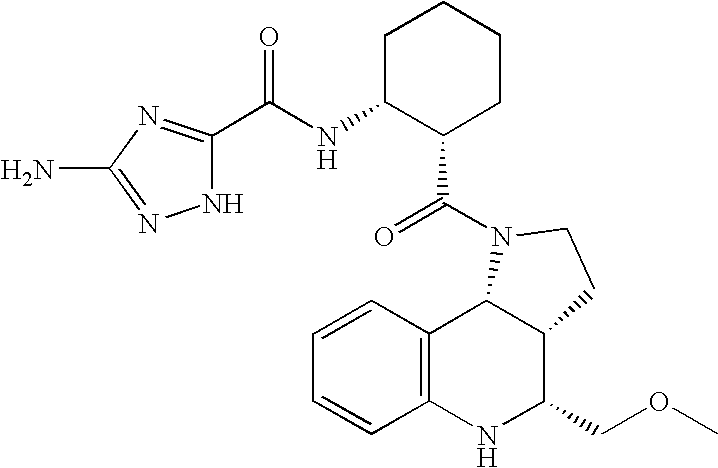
C1=CC2=C(C=C1)NC(COC)C1C2N(C(=O)C2CCCCC2NC(=O)C2=NC(N)=NN2)CC1
